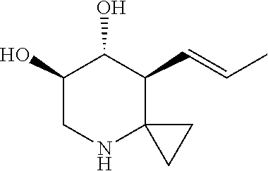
C1(O)CNC2(C(C=CC)C1O)CC2
